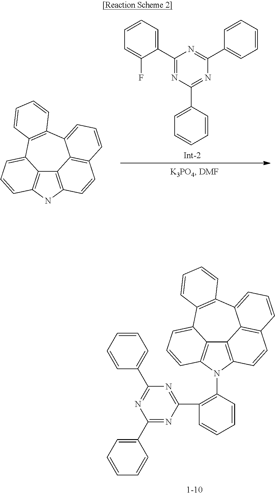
C12=C3N(C4=C(C5=NC(C6=CC=CC=C6)=NC(C6=CC=CC=C6)=N5)C=CC=C4)C4=C1C(=CC=C4)C1=C(C4=CC=CC(=C24)C=C3)C=CC=C1.C12=C3NC4=C1C(=CC=C4)C1=C(C4=CC=CC(=C24)C=C3)C=CC=C1.C1(C2=NC(C3=CC=CC=C3)=NC(C3=CC=CC=C3F)=N2)=CC=CC=C1
